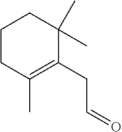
C1CC(C)=C(CC=O)C(C)(C)C1
